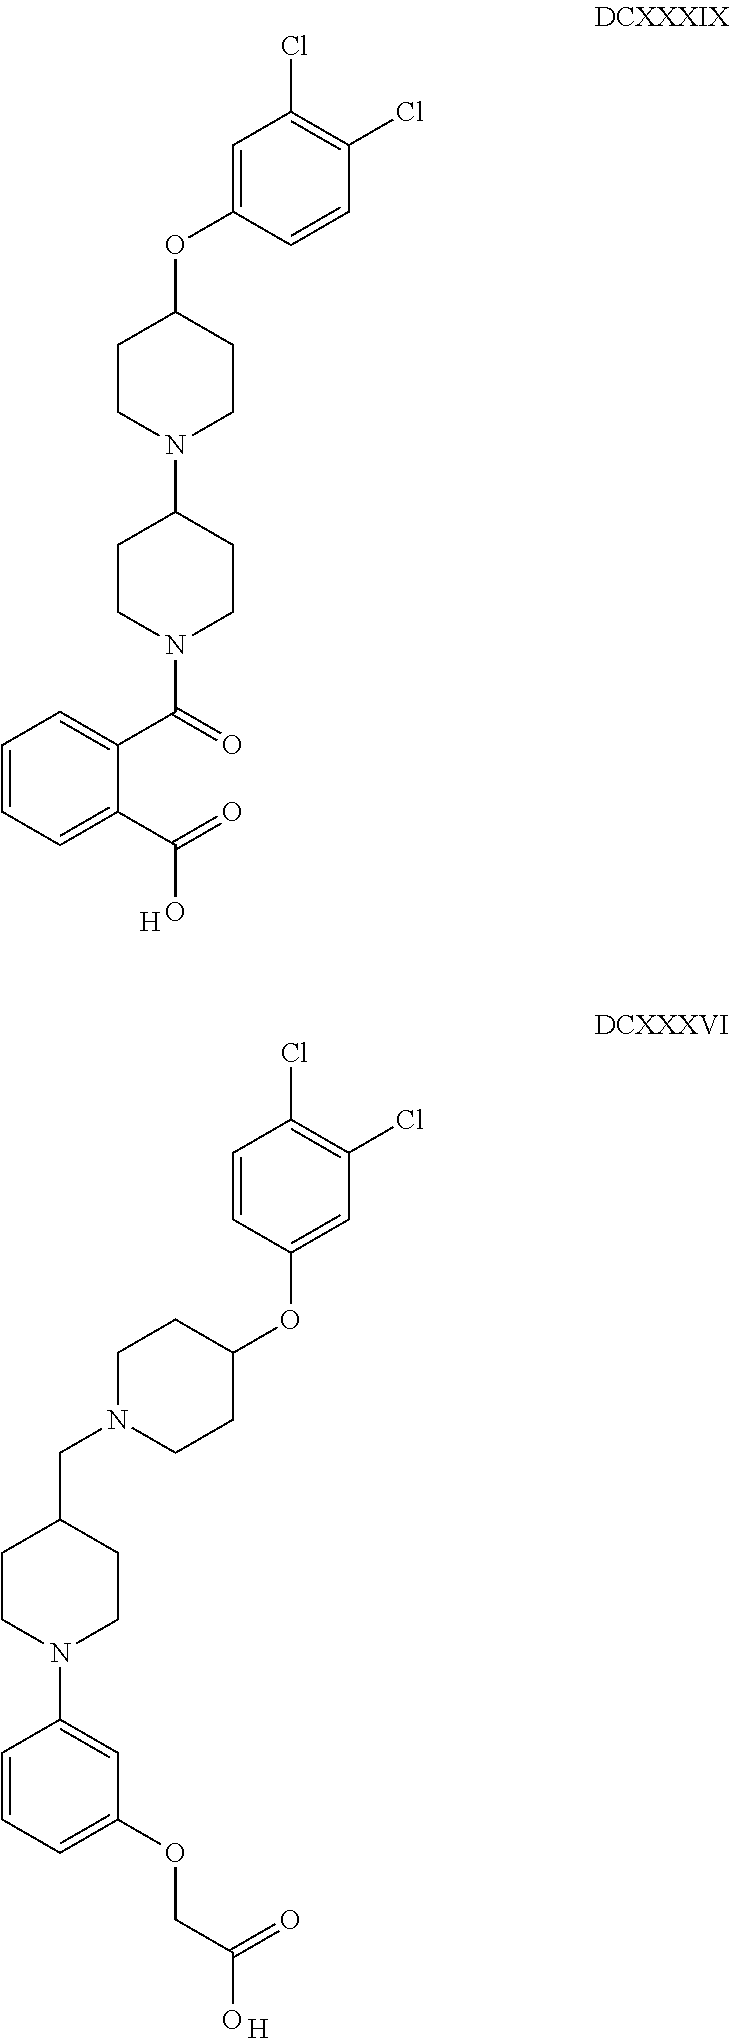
C1=C(OC2CCN(C3CCN(C(=O)C4=CC=CC=C4C(=O)O)CC3)CC2)C=CC(Cl)=C1Cl.[H].C1=CC(OC2CCN(CC3CCN(C4=CC(OCC(O)=O)=CC=C4)CC3)CC2)=CC(Cl)=C1Cl.[H]
